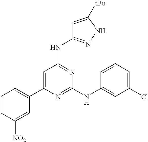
C1=CC([NO2])=CC(C2=CC(NC3=NNC([tBu])=C3)=NC(NC3=CC(Cl)=CC=C3)=N2)=C1
